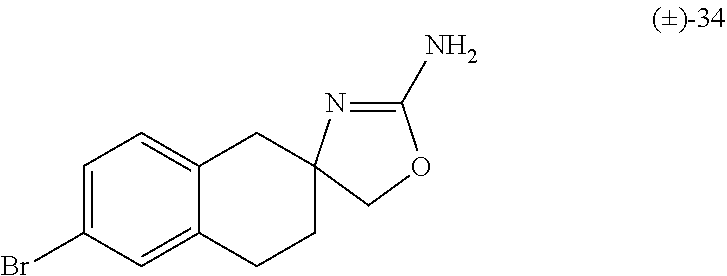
C1=C2C(=CC(Br)=C1)CCC1(C2)N=C(N)OC1
